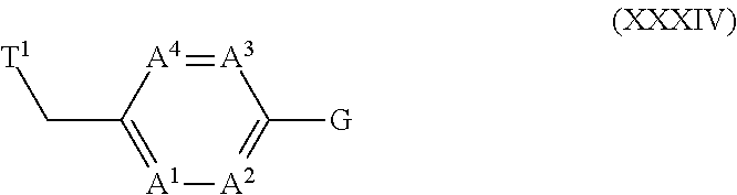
[A3]1=[A4]C(C[T1])=[A1][A2]=C1[G]
